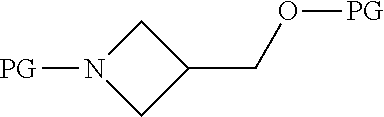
C1N([PG])CC1CO[PG]
